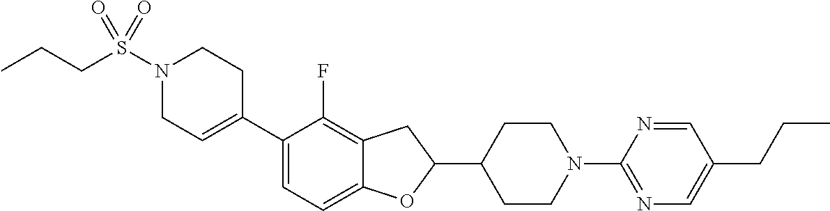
N1(S(CCC)(=O)=O)CC=C(C2=CC=C3C(=C2F)CC(C2CCN(C4=NC=C(CCC)C=N4)CC2)O3)CC1
